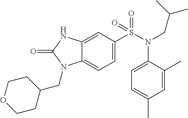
C1=C(S(N(CC(C)C)C2=CC=C(C)C=C2C)(=O)=O)C=C2C(=C1)N(CC1CCOCC1)C(=O)N2
